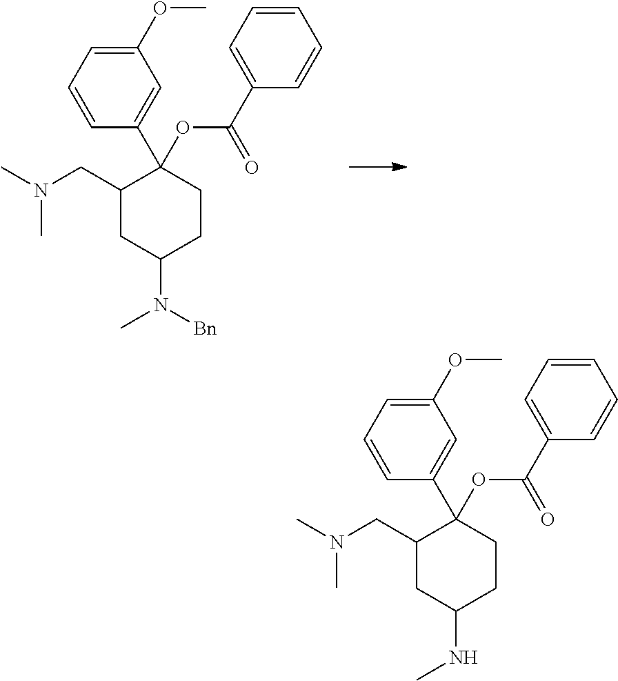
C1=C(C2(OC(C3=CC=CC=C3)=O)C(CN(C)C)CC(NC)CC2)C=CC=C1OC.C1=C(C2(OC(C3=CC=CC=C3)=O)C(CN(C)C)CC(N([Bn])C)CC2)C=CC=C1OC
